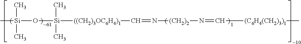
C[Si](C)(C)O[Si](C)(C)[((CH2)3OC6H4)1]C=N[(CH2)2]N=C[(C6H4(CH2)3)1]C
